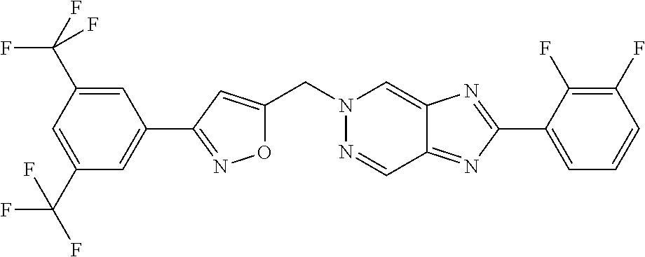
C(N1N=CC2=NC(C3=CC=CC(F)=C3F)=NC2=C1)C1=CC(C2=CC(C(F)(F)F)=CC(C(F)(F)F)=C2)=NO1
